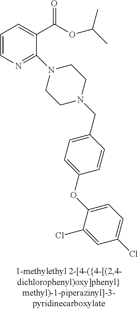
C1=CN=C(N2CCN(CC3=CC=C(OC4=CC=C(Cl)C=C4Cl)C=C3)CC2)C(C(OC(C)C)=O)=C1
